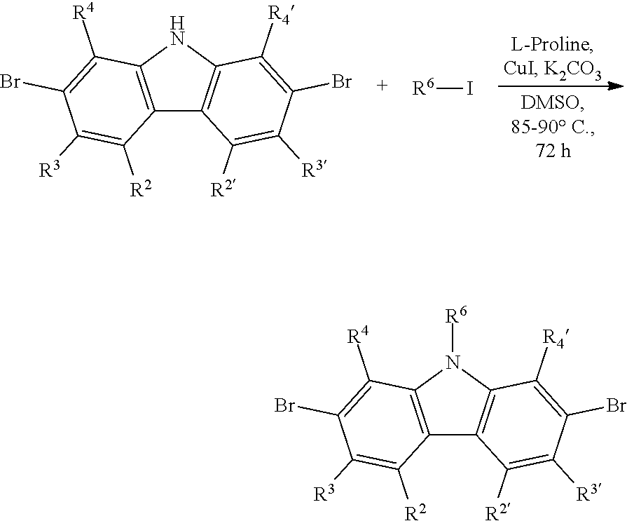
C12=C(N([R6])C3=C1C([R2])=C([R3])C(Br)=C3[R4])C([R4])=C(Br)C([R3])=C2[R2].C12=C(NC3=C1C([R2])=C([R3])C(Br)=C3[R4])C([R4])=C(Br)C([R3])=C2[R2].[R6]I
